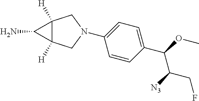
C1(N2CC3([H])C([H])(C2)C3N)=CC=C(C(OC)C([N3])CF)C=C1
